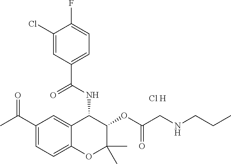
C1(Cl)=CC(C(NC2C3=CC(C(C)=O)=CC=C3OC(C)(C)C2OC(CNCCC)=O)=O)=CC=C1F.[Cl H]
